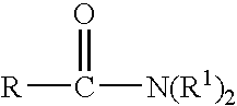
O=C([R])[N(R1)2]
